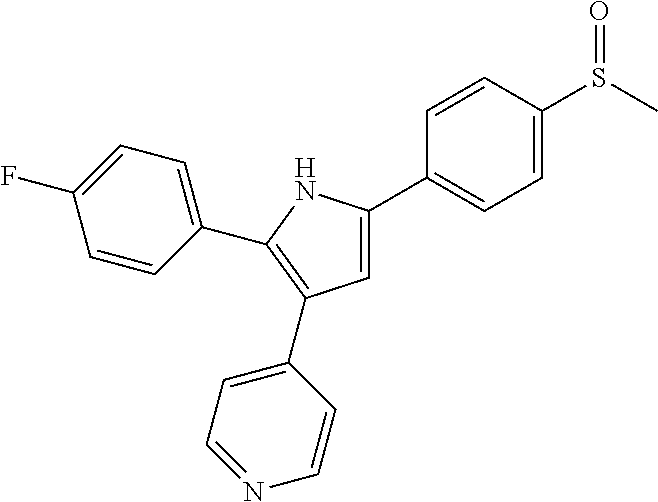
C1=CC(S(C)=O)=CC=C1C1=CC(C2=CC=NC=C2)=C(C2=CC=C(F)C=C2)N1
